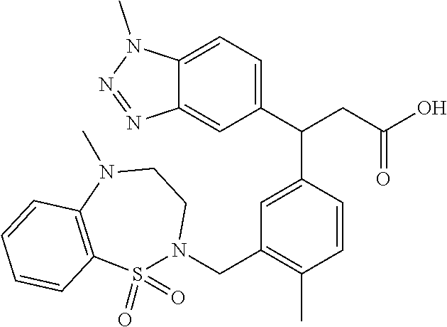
C12=CC(C(CC(O)=O)C3=CC(CN4S(=O)(=O)C5=C(C=CC=C5)N(C)CC4)=C(C)C=C3)=CC=C1N(C)N=N2
